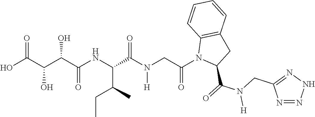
C(C(NC(C(C)CC)C(N(CC(N1C(C(=O)N(CC2=NNN=N2)[H])CC2=C1C=CC=C2)=O)[H])=O)=O)(C(C(O)=O)O)O
